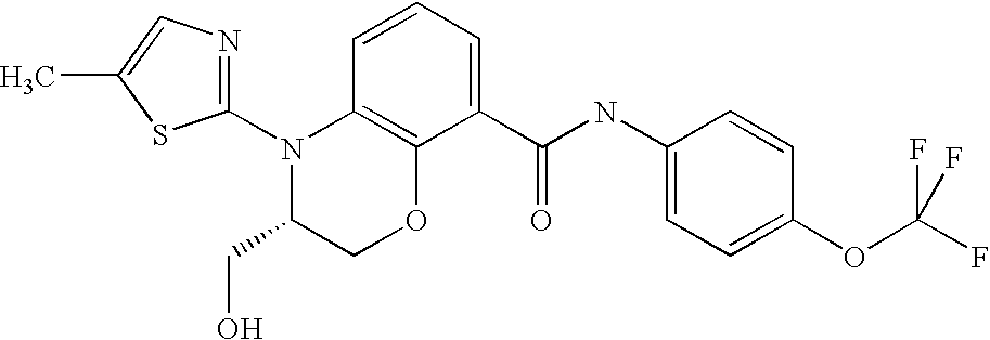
C12=C(C=CC=C1C(NC1=CC=C(OC(F)(F)F)C=C1)=O)N(C1=NC=C(C)S1)C(CO)CO2
